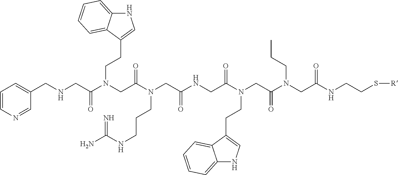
N(C(CN(C(CN(C(CNC(CN(C(CN(C(CNCC1=CC=CN=C1)=O)CCC1=CNC2=CC=CC=C12)=O)CCCNC(=N)N)=O)=O)CCC1=CNC2=CC=CC=C12)=O)CCC)=O)CCS[R]
